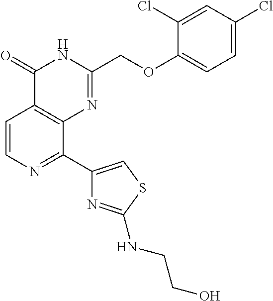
C1=CN=C(C2=CSC(NCCO)=N2)C2=C1C(=O)NC(COC1=CC=C(Cl)C=C1Cl)=N2
